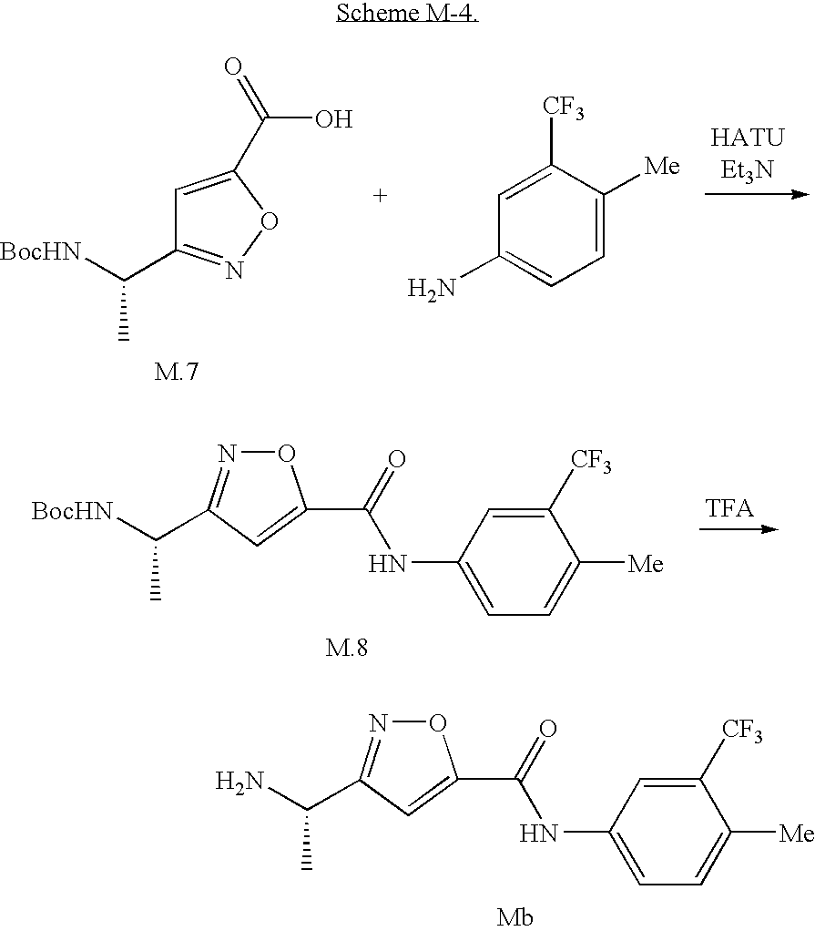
O1N=C(C(N)C)C=C1C(=O)NC1=CC=C([Me])C([CF3])=C1.C1=C([Me])C([CF3])=CC(N)=C1.C1=C(C(=O)O)ON=C1C([BocHN])C.O1N=C(C([BocHN])C)C=C1C(=O)NC1=CC=C([Me])C([CF3])=C1
